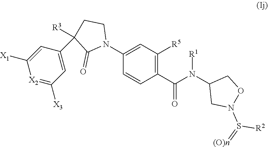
C1(C(N(C2CN(S(=[(O)n])[R2])OC2)[R1])=O)=C([R5])C=C(N2CCC(C3=CC([X3])=[X2]C([X1])=C3)([R3])C2=O)C=C1
